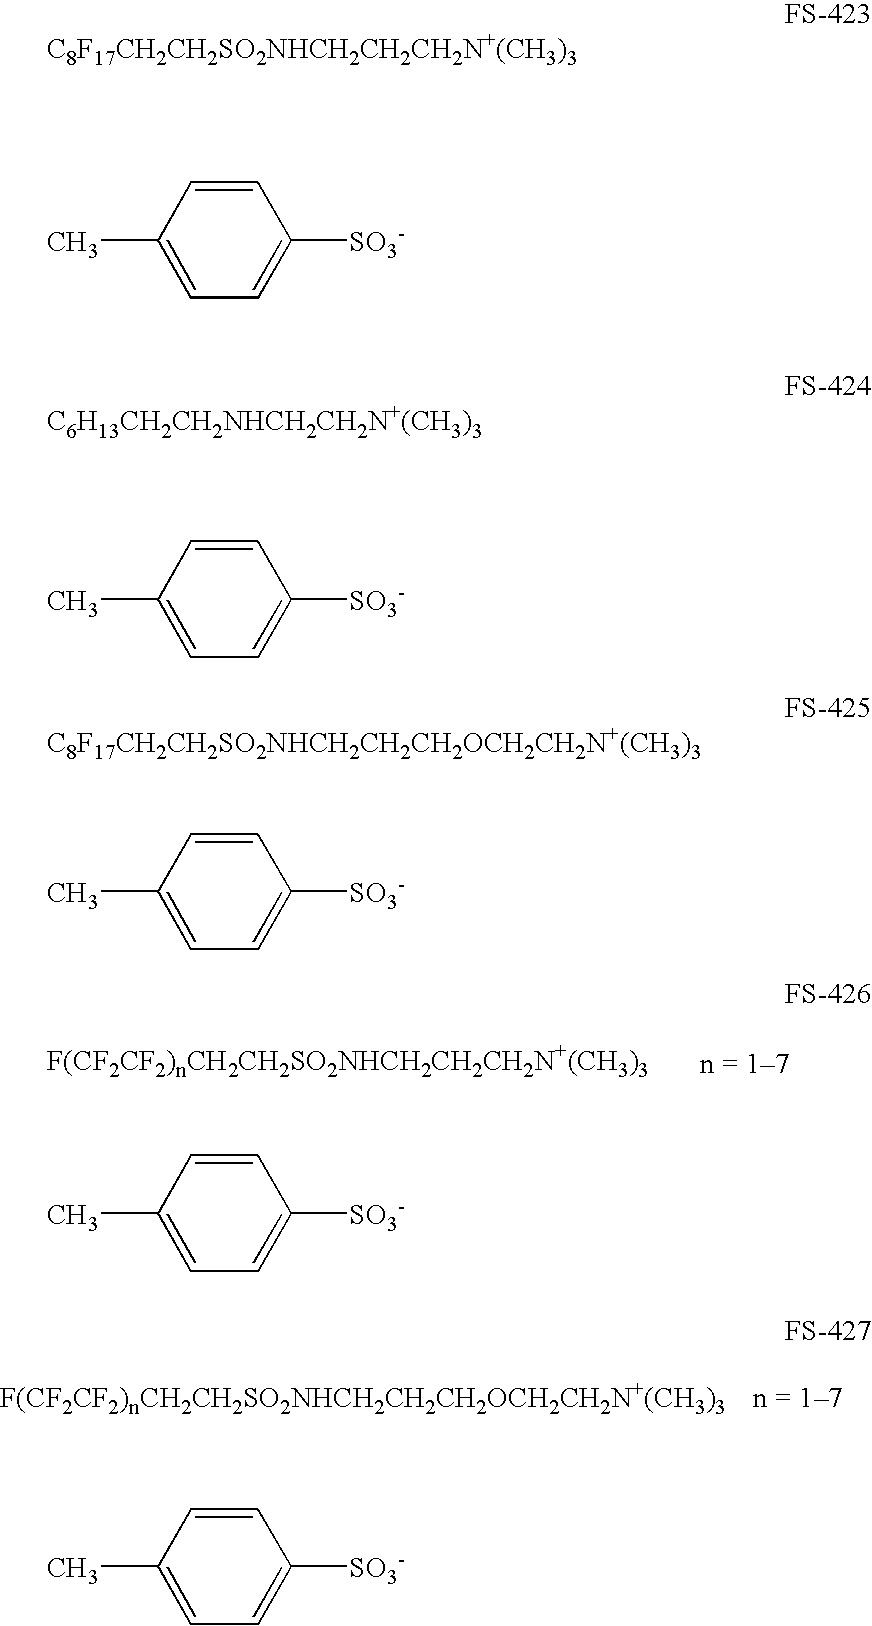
[C8F17CH2CH2SO2NHCH2CH2CH2N+(CH3)3].C1=CC(C)=CC=C1[SO3-].[C6H13CH2CH2NHCH2CH2N+(CH3)3].C1=CC(C)=CC=C1[SO3-].C1=CC(C)=CC=C1[SO3-].[C8F17CH2CH2SO2NHCH2CH2CH2OCH2CH2N+(CH3)3].C1=CC(C)=CC=C1[SO3-].C1=CC(C)=CC=C1[SO3-]
